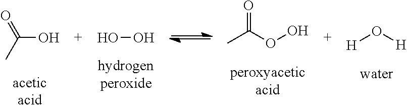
[H]O[H].C(=O)(C)OO.OO.C(O)(=O)C
